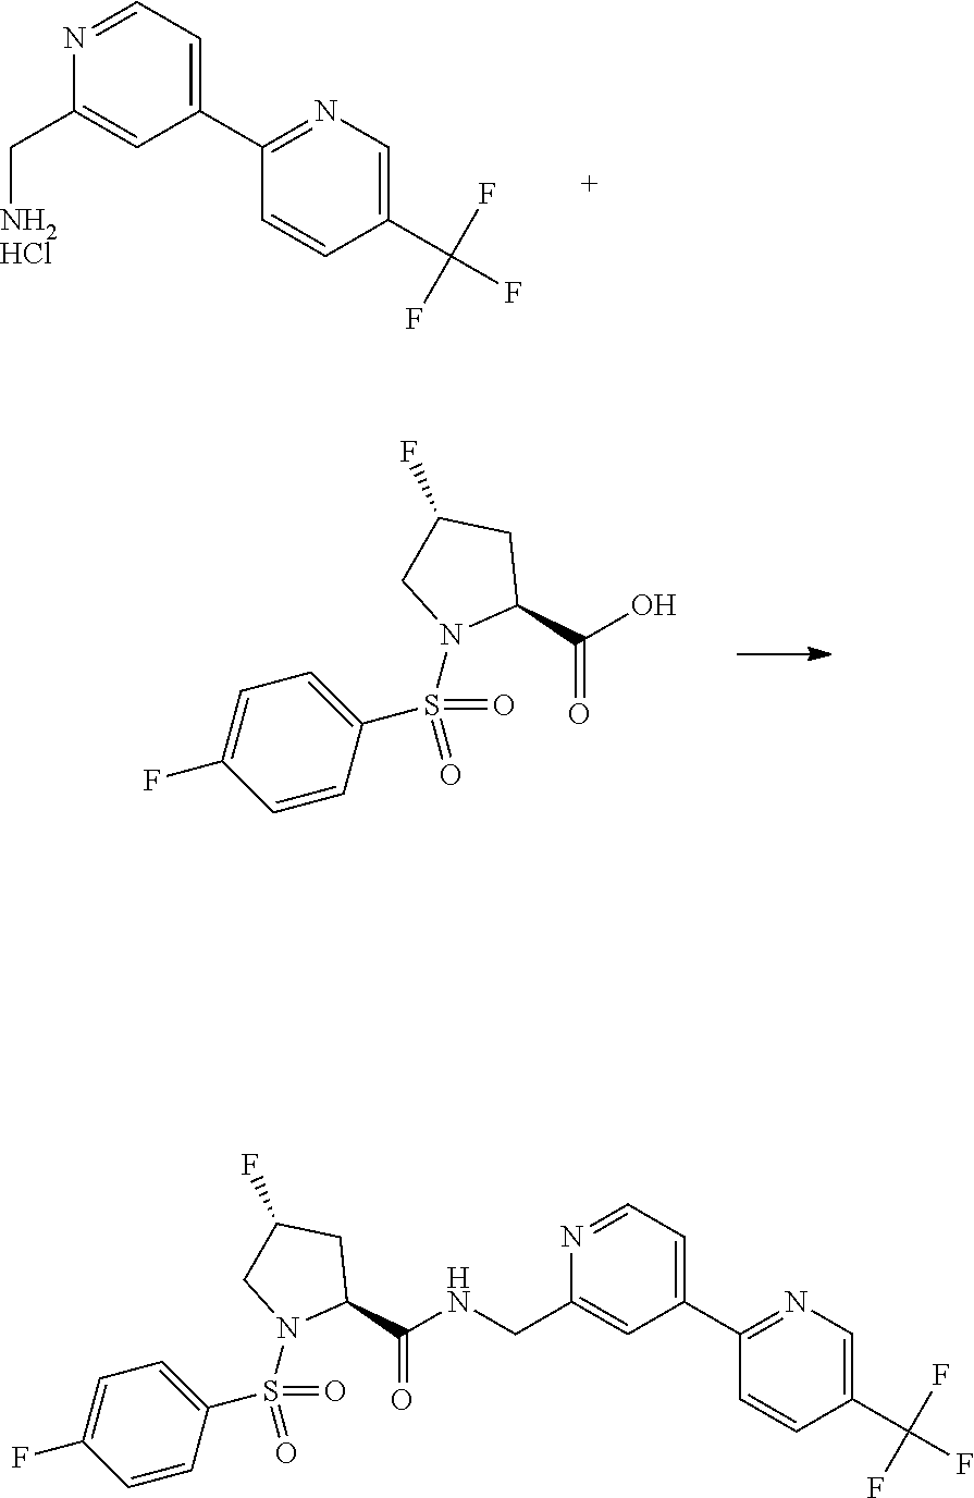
C1(C(F)(F)F)=CN=C(C2=CC=NC(C[NH2HCl])=C2)C=C1.OC(C1CC(F)CN1S(=O)(=O)C1=CC=C(F)C=C1)=O.C1(C(F)(F)F)=CN=C(C2=CC=NC(CNC(C3CC(F)CN3S(=O)(=O)C3=CC=C(F)C=C3)=O)=C2)C=C1
